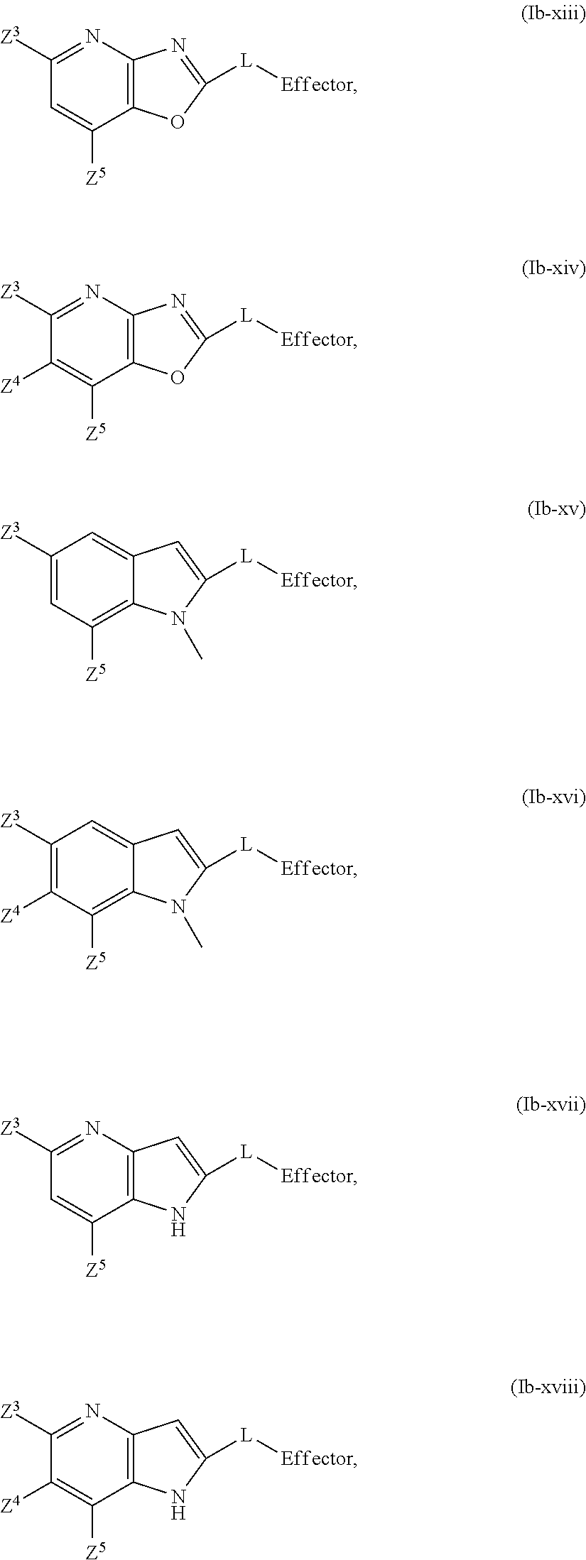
C1([Z3])=NC2=C(C([Z5])=C1)OC([L][Effector])=N2.C1([Z3])=NC2=C(C([Z5])=C1[Z4])OC([L][Effector])=N2.C1([Z3])=NC2=C(C([Z5])=C1)NC([L][Effector])=C2.C1([Z3])=NC2=C(C([Z5])=C1[Z4])NC([L][Effector])=C2.C1([Z3])=CC([Z5])=C2C(=C1)C=C([L][Effector])N2C.C1([Z3])=C([Z4])C([Z5])=C2C(=C1)C=C([L][Effector])N2C
